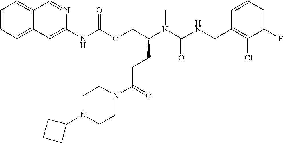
C1=CC(CNC(N(C)C(COC(NC2=CC3=CC=CC=C3C=N2)=O)CCC(N2CCN(C3CCC3)CC2)=O)=O)=C(Cl)C(F)=C1
